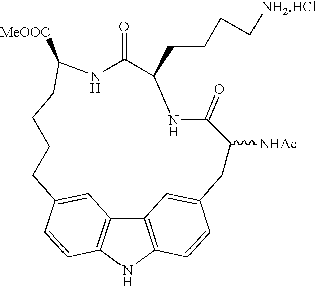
C12=C3NC4=C1C=C(C=C4)CCCCC([MeOOC])NC(=O)C(CCCC[NH2HCl])NC(=O)C([NHAc])CC(=C2)C=C3
